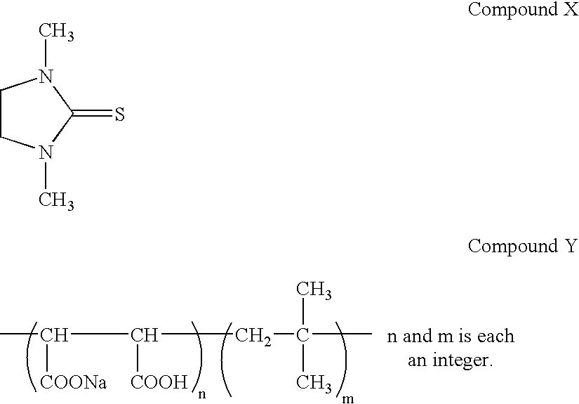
C(C(CC(C)(C)C)[COOH])(C)[COONa].C1CN(C)C(=S)N1C
